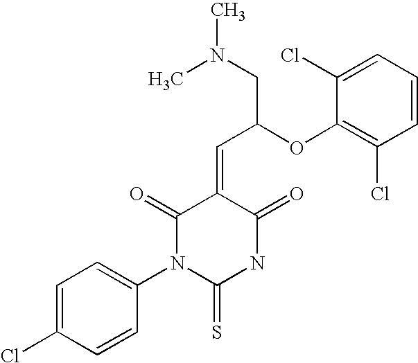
C1=C(Cl)C=CC(N2C(=S)NC(=O)C(=CC(OC3=C(Cl)C=CC=C3Cl)CN(C)C)C2=O)=C1
